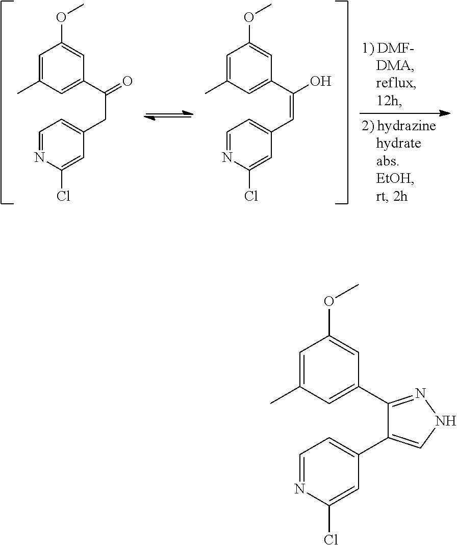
C1=C(C)C=C(C(=O)CC2=CC=NC(Cl)=C2)C=C1OC.C1=C(C)C=C(C(O)=CC2=CC=NC(Cl)=C2)C=C1OC.C1=C(C)C=C(C2=NNC=C2C2=CC=NC(Cl)=C2)C=C1OC
